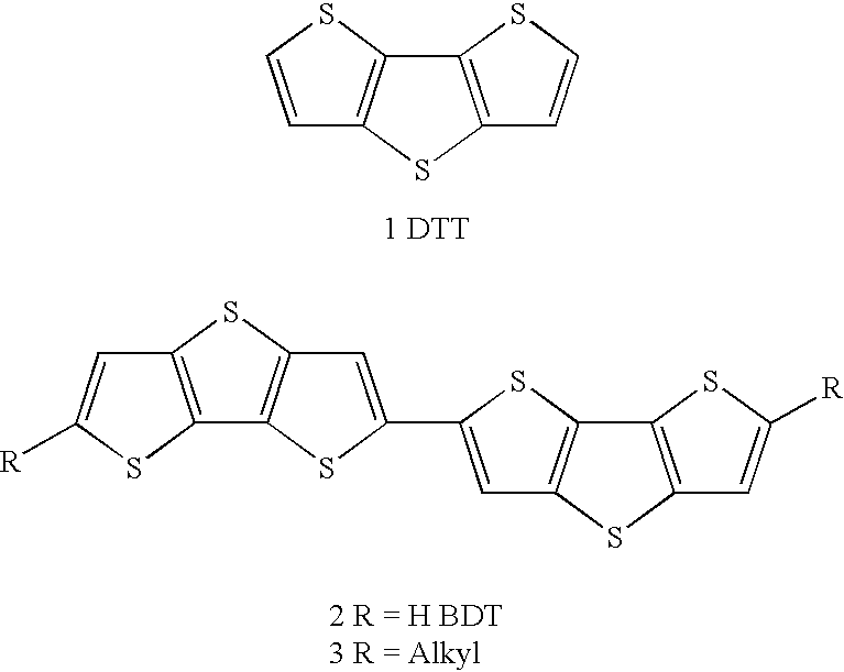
C1=CSC2=C1SC1=C2SC=C1.C1=C(C2=CC3=C(S2)C2=C(S3)C=C([R])S2)SC2=C1SC1=C2SC([R])=C1
